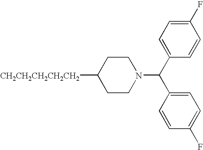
[CH2CH2CH2CH2CH2]C1CCN(C(C2=CC=C(F)C=C2)C2=CC=C(F)C=C2)CC1
